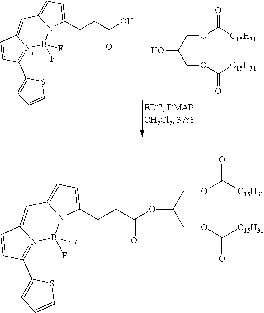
C1(CCC(O)=O)=CC=C2N1B(F)(F)N1=C(C3=CC=CS3)C=CC1=C2.O(C([C15H31])=O)CC(COC([C15H31])=O)O.O(C([C15H31])=O)CC(COC([C15H31])=O)OC(CCC1=CC=C2N1B(F)(F)N1=C(C3=CC=CS3)C=CC1=C2)=O
